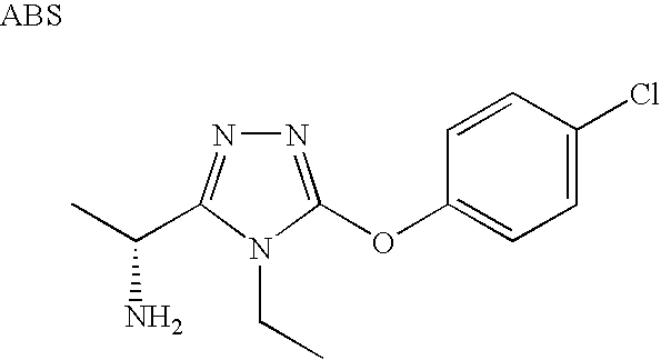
N1=C(OC2=CC=C(Cl)C=C2)N(CC)C(C(C)N)=N1
